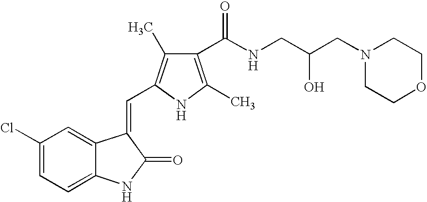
C1(Cl)=CC=C2C(=C1)C(=CC1=C(C)C(C(NCC(CN3CCOCC3)O)=O)=C(C)N1)C(=O)N2
